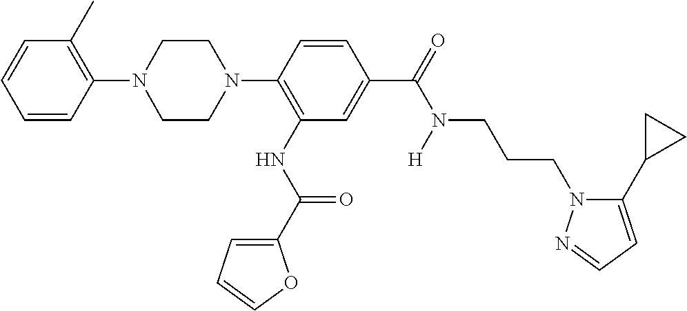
C1(N2CCN(C3=C(NC(=O)C4=CC=CO4)C=C(C(=O)N(CCCN4C(C5CC5)=CC=N4)[H])C=C3)CC2)=C(C)C=CC=C1
